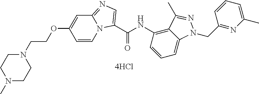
C1=CN2C(=NC=C2C(NC2=C3C(=CC=C2)N(CC2=NC(C)=CC=C2)N=C3C)=O)C=C1OCCN1CCN(C)CC1
